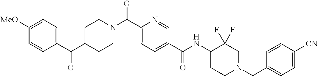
C1CN(C(C2=CC=C(C(=O)NC3C(F)(F)CN(CC4=CC=C([CN])C=C4)CC3)C=N2)=O)CCC1C(C1=CC=C([MeO])C=C1)=O
